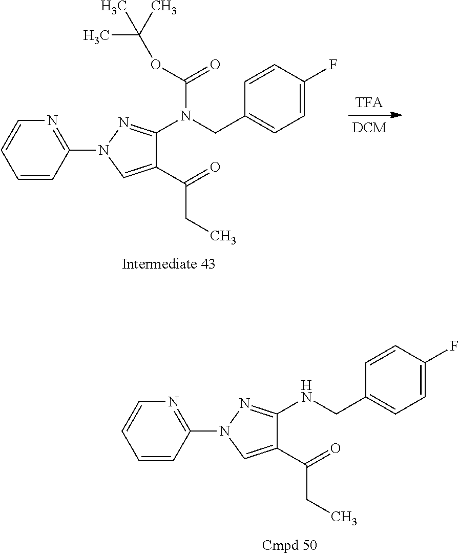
C1=CC(N2N=C(NCC3=CC=C(F)C=C3)C(C(=O)CC)=C2)=NC=C1.C1=CC(N2N=C(N(C(OC(C)(C)C)=O)CC3=CC=C(F)C=C3)C(C(=O)CC)=C2)=NC=C1
